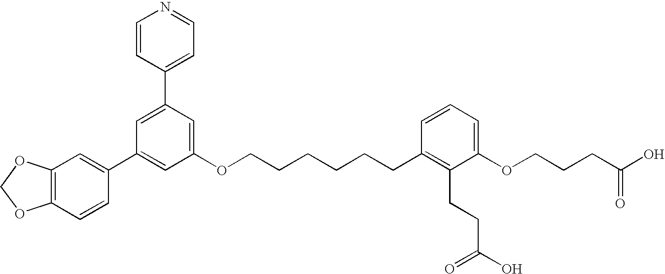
C1=CC(C2=CC(C3=CC4=C(C=C3)OCO4)=CC(OCCCCCCC3=C(CCC(O)=O)C(OCCCC(O)=O)=CC=C3)=C2)=CC=N1
